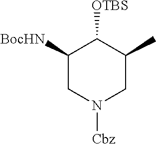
C1([BocHN])CN([Cbz])CC(C)C1[OTBS]
